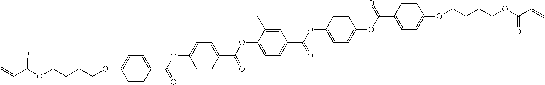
C=CC(OCCCCOC1=CC=C(C(OC2=CC=C(C(OC3=CC=C(C(OC4=CC=C(OC(C5=CC=C(OCCCCOC(C=C)=O)C=C5)=O)C=C4)=O)C=C3C)=O)C=C2)=O)C=C1)=O
